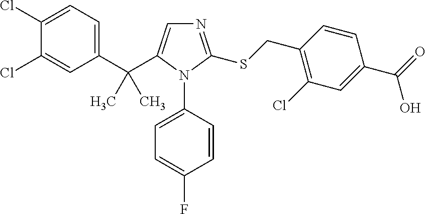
C1(C(C2=CN=C(SCC3=C(Cl)C=C(C(=O)O)C=C3)N2C2=CC=C(F)C=C2)(C)C)=CC=C(Cl)C(Cl)=C1
